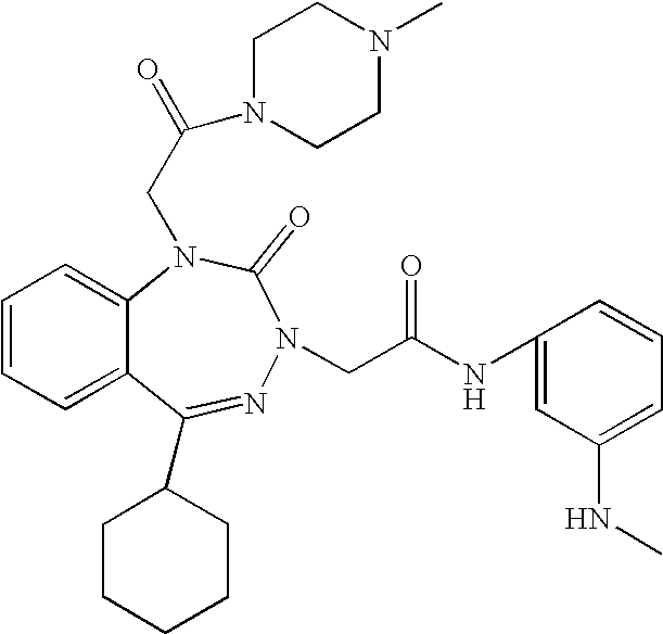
C1=CC=C2C(=C1)N(CC(=O)N1CCN(C)CC1)C(=O)N(CC(NC1=CC(NC)=CC=C1)=O)N=C2C1CCCCC1
